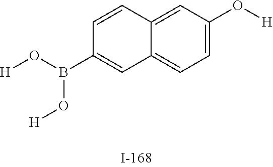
[H]OB(C1=CC2=CC=C(O[H])C=C2C=C1)O[H]
